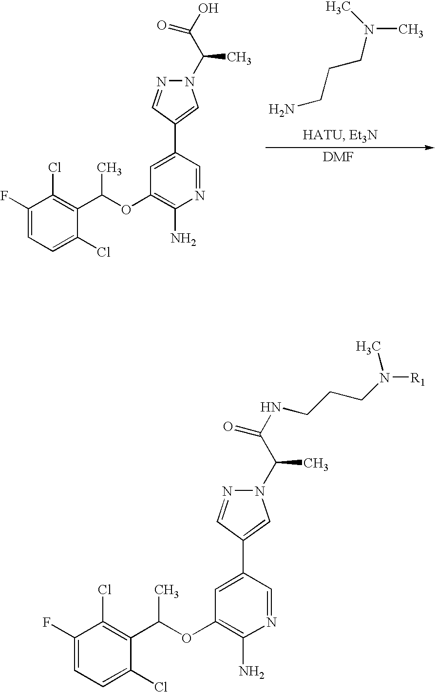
C1(F)=CC=C(Cl)C(C(C)OC2=C(N)N=CC(C3=CN(C(C(NCCCN([R1])C)=O)C)N=C3)=C2)=C1Cl.C1(F)=CC=C(Cl)C(C(C)OC2=C(N)N=CC(C3=CN(C(C(O)=O)C)N=C3)=C2)=C1Cl.NCCCN(C)C
